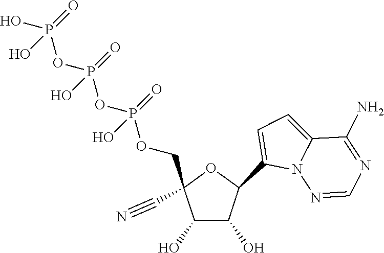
C1(C2OC(C#N)(COP(OP(OP(O)(=O)O)(=O)O)(=O)O)C(O)C2O)=CC=C2N1N=CN=C2N
